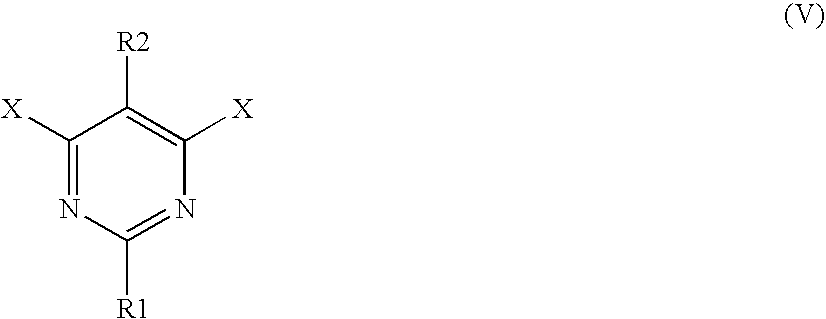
C1([X])=NC([R1])=NC([X])=C1[R2]
